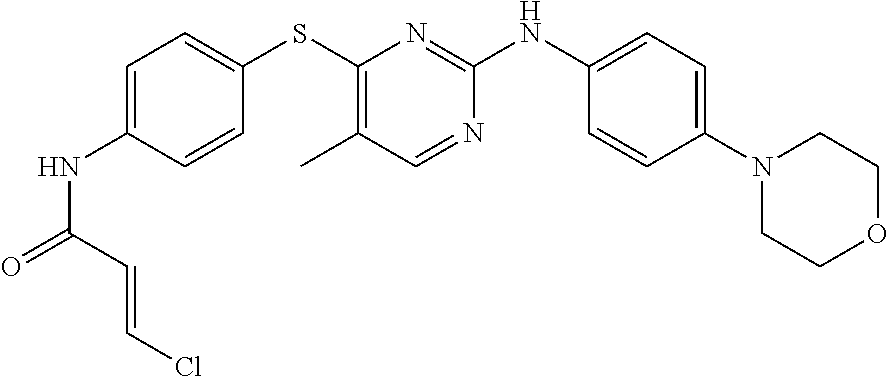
C1(NC(=O)C=CCl)=CC=C(SC2=C(C)C=NC(NC3=CC=C(N4CCOCC4)C=C3)=N2)C=C1
